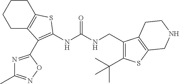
C1C2=C(CCC1)SC(NC(NCC1=C(C(C)(C)C)SC3=C1CCNC3)=O)=C2C1=NC(C)=NO1
